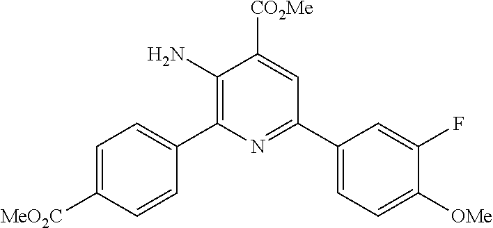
C1(N)=C(C2=CC=C([MeO2C])C=C2)N=C(C2=CC=C([OMe])C(F)=C2)C=C1[CO2Me]
